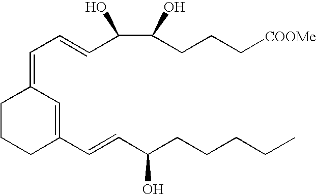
C(=C1C=C(C=CC(CCCCC)O)CCC1)C=CC(C(CCC[COOMe])O)O
